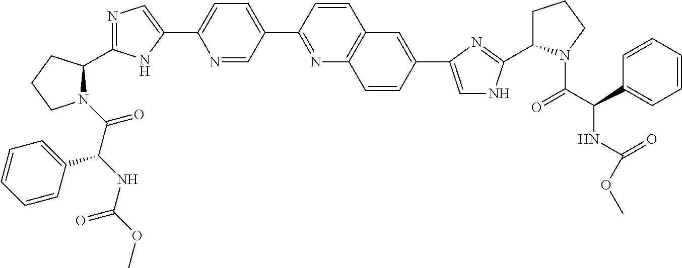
N1(C(C(NC(=O)OC)C2=CC=CC=C2)=O)C(C2=NC=C(C3=CC=C(C4=NC5=C(C=C4)C=C(C4=CNC(C6CCCN6C(C(NC(=O)OC)C6=CC=CC=C6)=O)=N4)C=C5)C=N3)N2)CCC1
